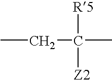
CCC(C)([R5])[Z2]
